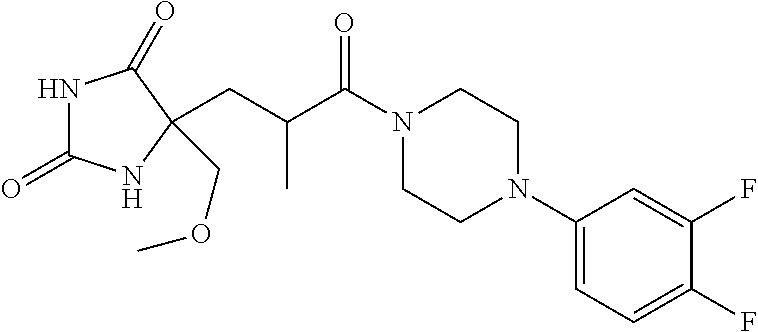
N1C(=O)NC(COC)(CC(C(N2CCN(C3=CC=C(F)C(F)=C3)CC2)=O)C)C1=O
